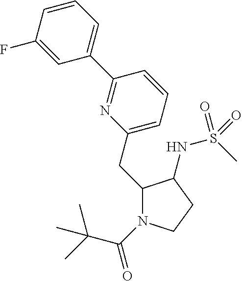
C1(CC2=CC=CC(C3=CC=CC(F)=C3)=N2)N(C(=O)C(C)(C)C)CCC1NS(C)(=O)=O
